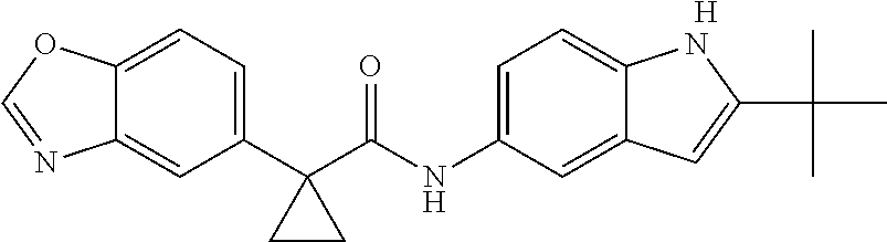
C1(C2(C(NC3=CC=C4C(=C3)C=C(C(C)(C)C)N4)=O)CC2)=CC=C2C(=C1)N=CO2.[H]
